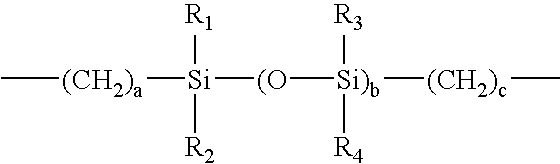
C[(CH2)a][Si]([(O][Si)b]([(CH2)c]C)([R3])[R4])([R1])[R2]
